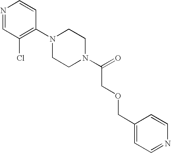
N1=CC(Cl)=C(N2CCN(C(=O)COCC3=CC=NC=C3)CC2)C=C1
